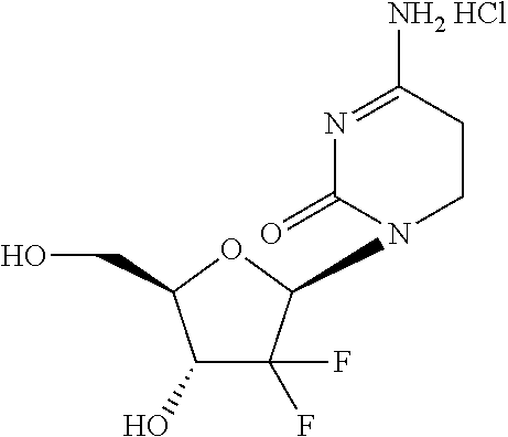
C1(O)C(F)(F)C(N2C(=O)N=C([NH2 HCl])CC2)OC1CO
